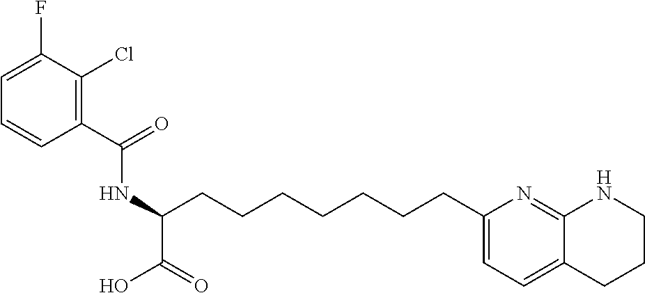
C1(C(=O)NC(C(=O)O)CCCCCCCC2=CC=C3C(=N2)NCCC3)=C(Cl)C(F)=CC=C1
